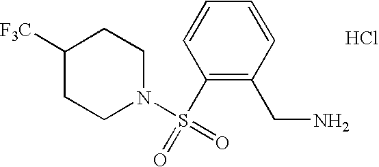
C1(S(N2CCC([F3C])CC2)(=O)=O)=C(CN)C=CC=C1.Cl
